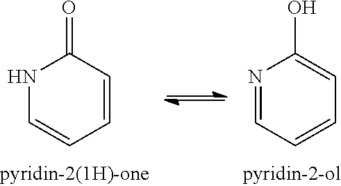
N1=CC=CC=C1O.N1C=CC=CC1=O
